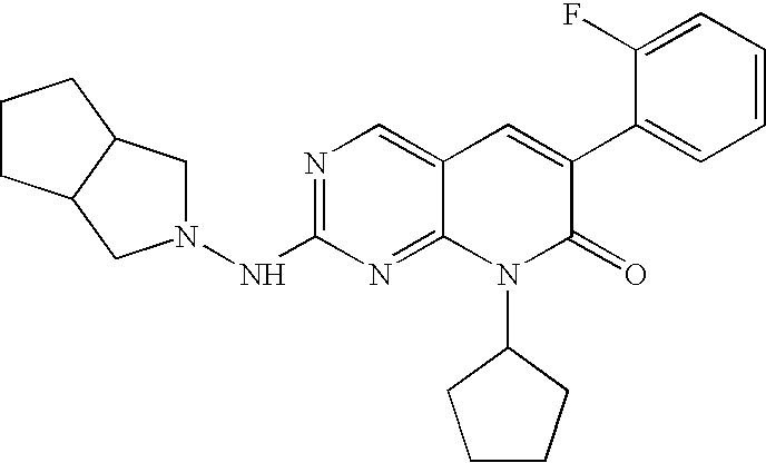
N1=C(NN2CC3C(C2)CCC3)N=C2C(=C1)C=C(C1=CC=CC=C1F)C(=O)N2C1CCCC1
